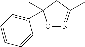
O1N=C(C)CC1(C)C1=CC=CC=C1
